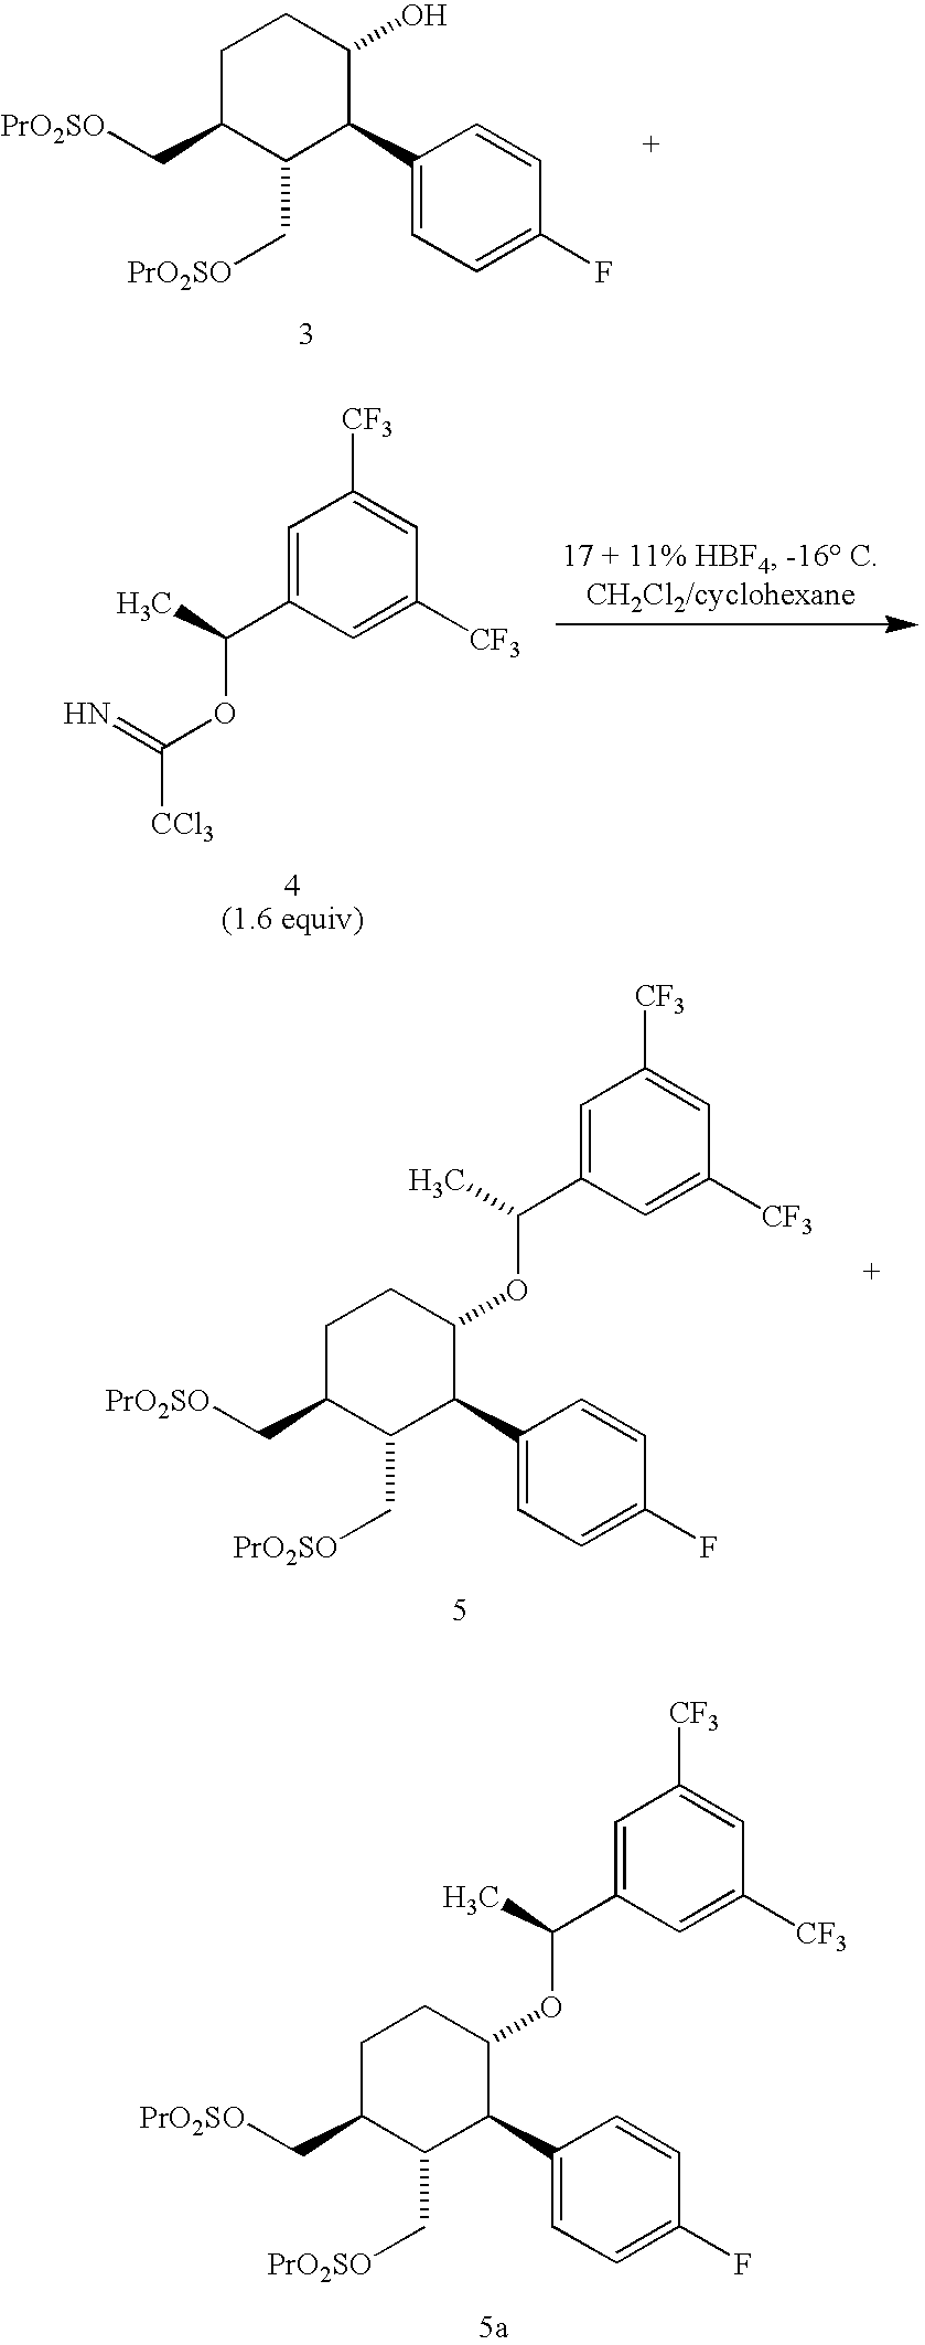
C1C(C[PrO2SO])C(C[PrO2SO])C(C2=CC=C(F)C=C2)C(O)C1.C1=C(C(C)OC([CCl3])=N)C=C([CF3])C=C1[CF3].C1C(C[PrO2SO])C(C[PrO2SO])C(C2=CC=C(F)C=C2)C(OC(C2=CC([CF3])=CC([CF3])=C2)C)C1.C1C(C[PrO2SO])C(C[PrO2SO])C(C2=CC=C(F)C=C2)C(OC(C2=CC([CF3])=CC([CF3])=C2)C)C1
